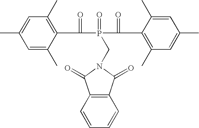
C1=C(C)C(C(P(C(C2=C(C)C=C(C)C=C2C)=O)(=O)CN2C(=O)C3=C(C=CC=C3)C2=O)=O)=C(C)C=C1C
